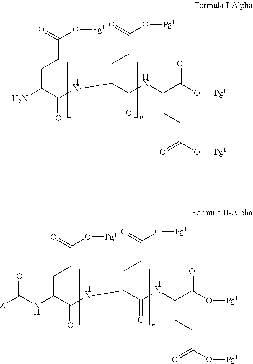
C(CCC(N)C(NC(CCC(O[Pg1])=O)C(NC(C(O[Pg1])=O)CCC(O[Pg1])=O)=O)=O)(=O)O[Pg1].C(CCC(NC([Z])=O)C(NC(CCC(O[Pg1])=O)C(NC(C(O[Pg1])=O)CCC(O[Pg1])=O)=O)=O)(=O)O[Pg1]
